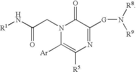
[R1]NC(CN1C([Ar])=C([R5])N=C([G]N([R8])[R9])C1=O)=O
